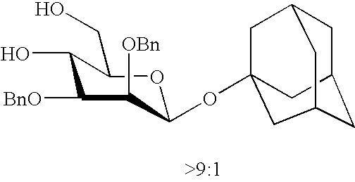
O(C1OC(CO)C(O)C([BnO])C1[OBn])C12CC3CC(C1)CC(C2)C3
